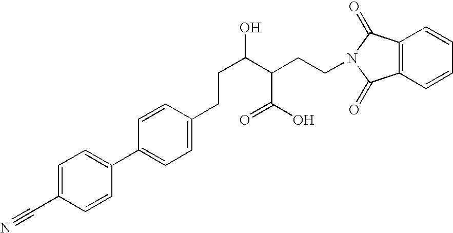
C1=C(C#N)C=CC(C2=CC=C(CCC(C(C(=O)O)CCN3C(=O)C4=C(C3=O)C=CC=C4)O)C=C2)=C1
